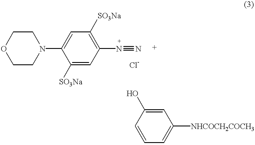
C1CN(C2=CC([SO3Na])=C(N#N)C=C2[SO3Na])CCO1.C1=C(O)C=CC=C1[NHCOCH2COCH3]
